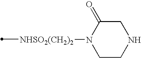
[NHSO2(CH2)2](C)N1CCNCC1=O
